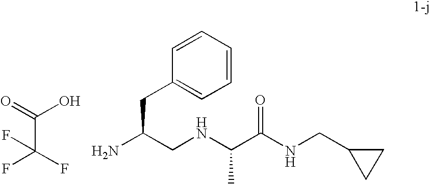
C(C(F)(F)F)(=O)O.NC(CNC(C(NCC1CC1)=O)C)CC1=CC=CC=C1
